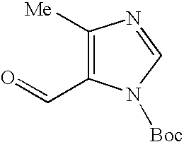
C1([Me])=C(C=O)N([Boc])C=N1
